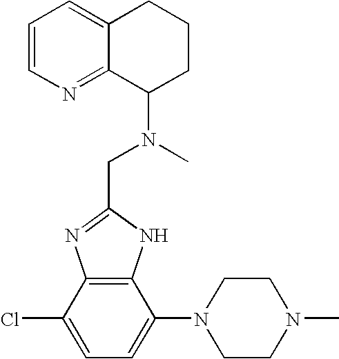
C12=C(C(Cl)=CC=C1N1CCN(C)CC1)N=C(CN(C1CCCC3=CC=CN=C13)C)N2
